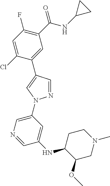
C1=C(Cl)C(C2=CN(C3=CN=CC(NC4C(OC)CN(C)CC4)=C3)N=C2)=CC(C(NC2CC2)=O)=C1F
